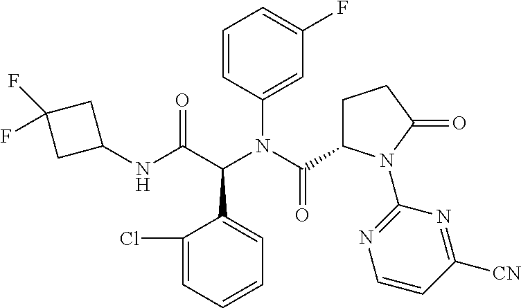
C1=C(C(C(NC2CC(F)(F)C2)=O)N(C(C2CCC(=O)N2C2=NC=CC([CN])=N2)=O)C2=CC(F)=CC=C2)C(Cl)=CC=C1
